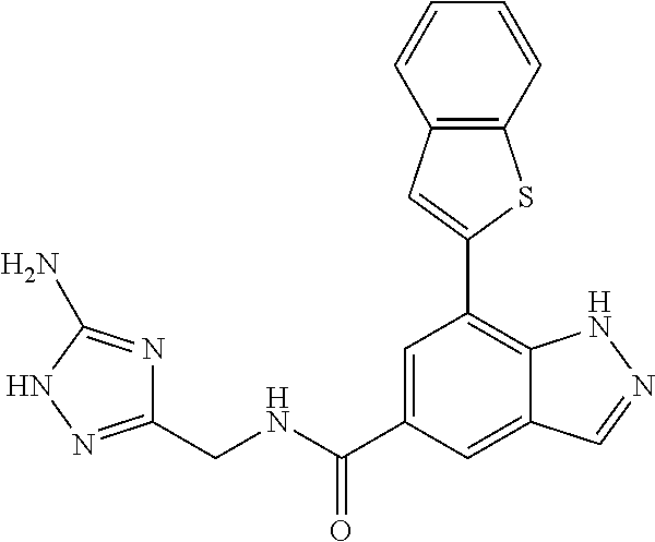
C1=C(C(NCC2=NNC(N)=N2)=O)C=C2C(=C1C1=CC3=C(S1)C=CC=C3)NN=C2
